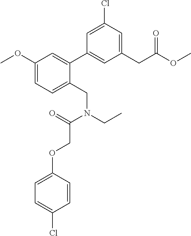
C1=C(Cl)C=C(CC(OC)=O)C=C1C1=CC(OC)=CC=C1CN(CC)C(COC1=CC=C(Cl)C=C1)=O
